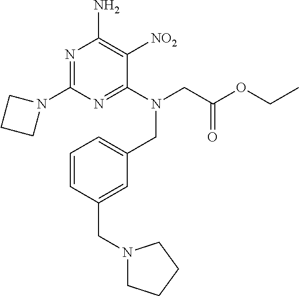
C1=CC(CN2CCCC2)=CC(CN(CC(OCC)=O)C2=NC(N3CCC3)=NC(N)=C2[NO2])=C1
